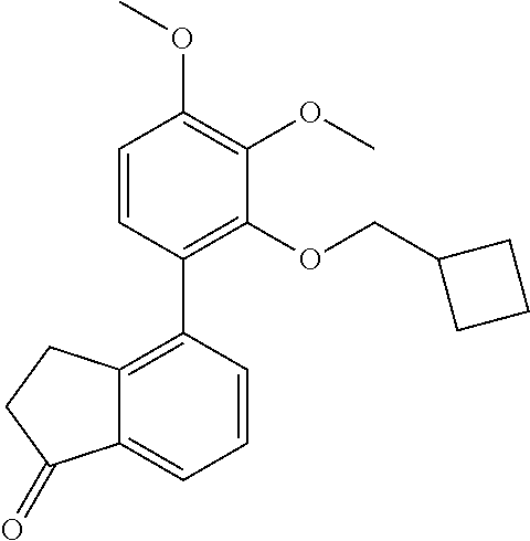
C1=CC(C2=C3C(=CC=C2)C(=O)CC3)=C(OCC2CCC2)C(OC)=C1OC
